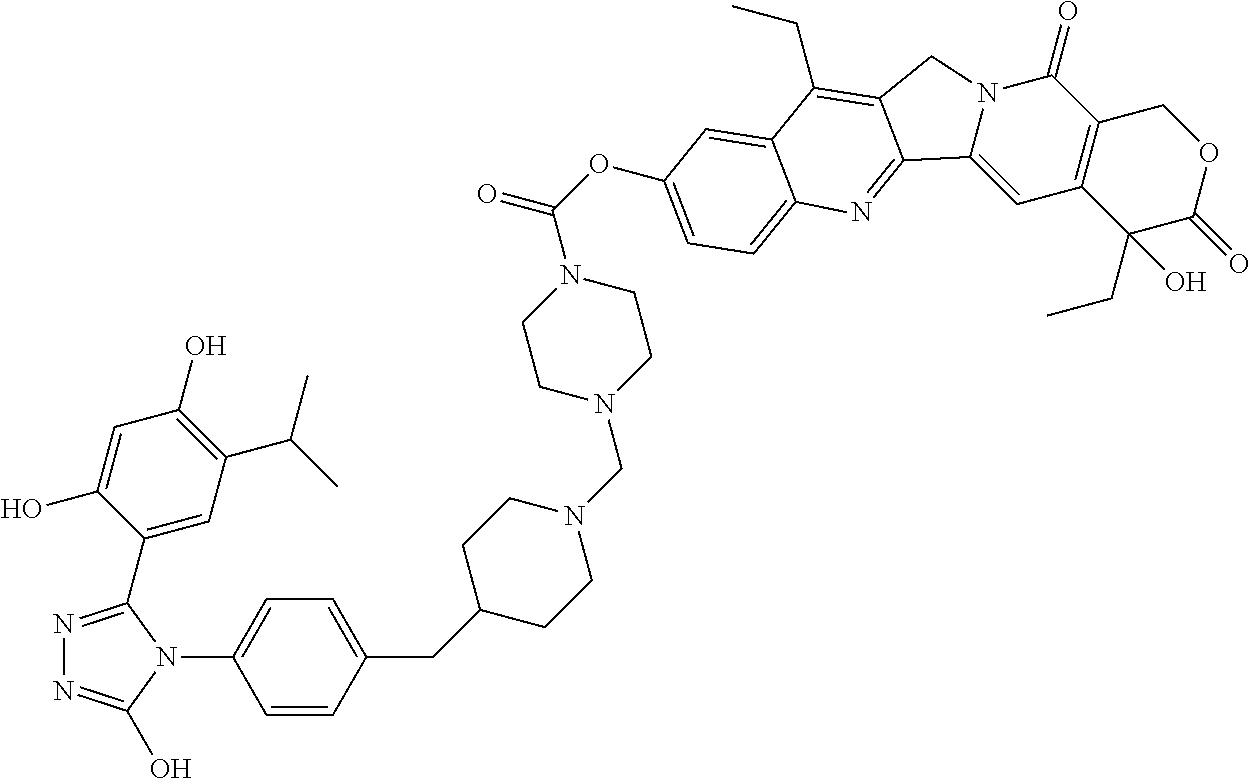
C1(CC2=CC=C(N3C(C4=CC(C(C)C)=C(O)C=C4O)=NN=C3O)C=C2)CCN(CN2CCN(C(OC3=CC=C4C(=C3)C(CC)=C3CN5C(=O)C6=C(C(O)(CC)C(=O)OC6)C=C5C3=N4)=O)CC2)CC1
